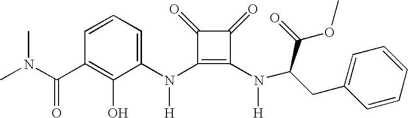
C(C1=C(O)C(N(C2=C(N([H])C(CC3=CC=CC=C3)C(=O)OC)C(=O)C2=O)[H])=CC=C1)(=O)N(C)C
